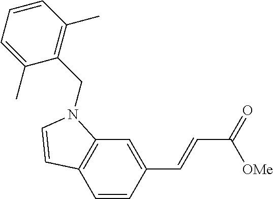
C1=CC(C=CC(=O)[OMe])=CC2=C1C=CN2CC1=C(C)C=CC=C1C
